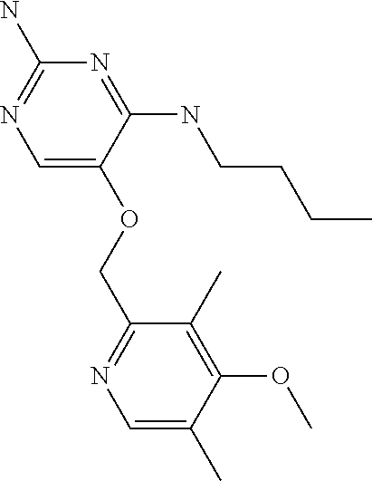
C1=C(OCC2=NC=C(C)C(OC)=C2C)C(NCCCC)=NC(N)=N1
